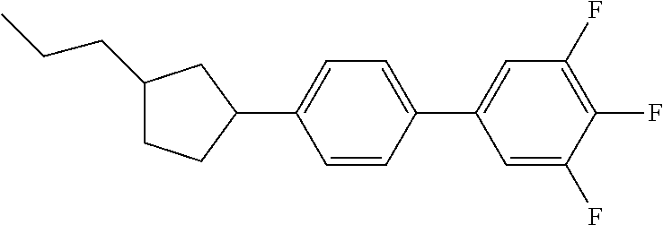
C1(CCC)CCC(C2=CC=C(C3=CC(F)=C(F)C(F)=C3)C=C2)C1
